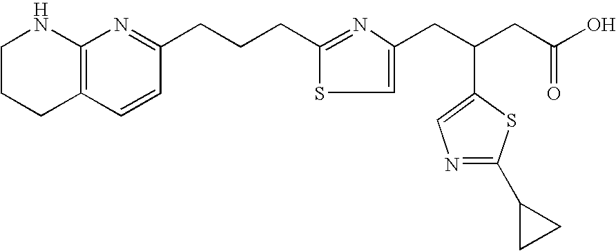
C1CCC2=C(N1)N=C(CCCC1=NC(CC(CC(O)=O)C3=CN=C(C4CC4)S3)=CS1)C=C2
